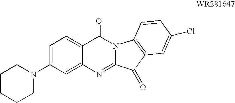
C1(N2CCCCC2)=CC=C2C(=C1)N=C1N(C2=O)C2=C(C1=O)C=C(Cl)C=C2
